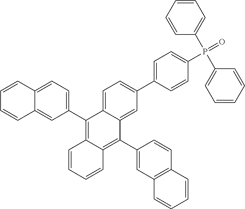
C1(C2=C3C(=C(C4=CC5=C(C=C4)C=CC=C5)C4=CC(C5=CC=C(P(=O)(C6=CC=CC=C6)C6=CC=CC=C6)C=C5)=CC=C24)C=CC=C3)=CC=C2C(=C1)C=CC=C2
